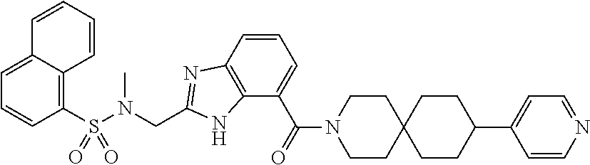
C1=C2C(=C(S(N(CC3=NC4=C(N3)C(C(=O)N3CCC5(CC3)CCC(C3=CC=NC=C3)CC5)=CC=C4)C)(=O)=O)C=C1)C=CC=C2
